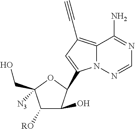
C12=C(C#C)C=C(C3C(O)C([RO])C(CO)([N3])O3)N1N=CN=C2N
